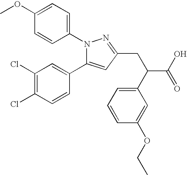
COC1=CC=C(N2C(C3=CC(Cl)=C(Cl)C=C3)=CC(CC(C(O)=O)C3=CC=CC(OCC)=C3)=N2)C=C1
